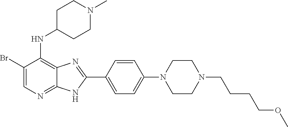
BrC1=CN=C2C(=C1NC1CCN(C)CC1)N=C(C1=CC=C(N3CCN(CCCCOC)CC3)C=C1)N2
